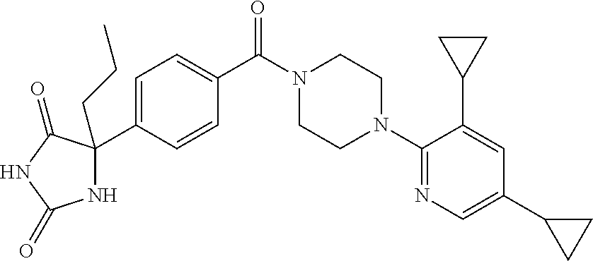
C1=C(C2(CCC)NC(=O)NC2=O)C=CC(C(N2CCN(C3=NC=C(C4CC4)C=C3C3CC3)CC2)=O)=C1
